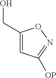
C1(CO)=CC([OP])=NO1
